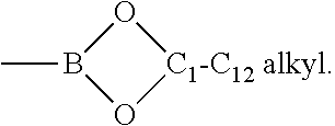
[C1-C12 alkyl]1OB(C)O1
